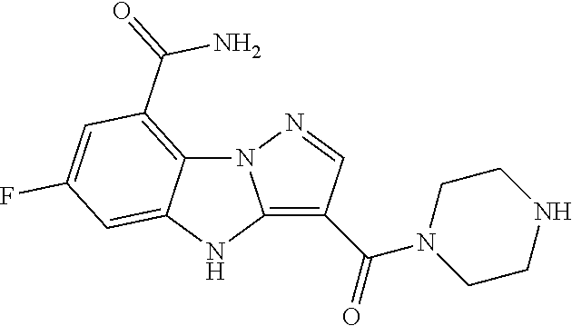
C12=C(C(=O)N3CCNCC3)C=NN1C1=C(C(=O)N)C=C(F)C=C1N2
